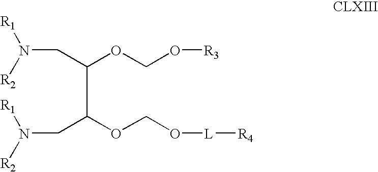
C(C(CN([R2])[R1])OCO[R3])(CN([R1])[R2])OCO[L][R4]
